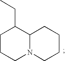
C1CCN2C(C1CC)CCCC2
